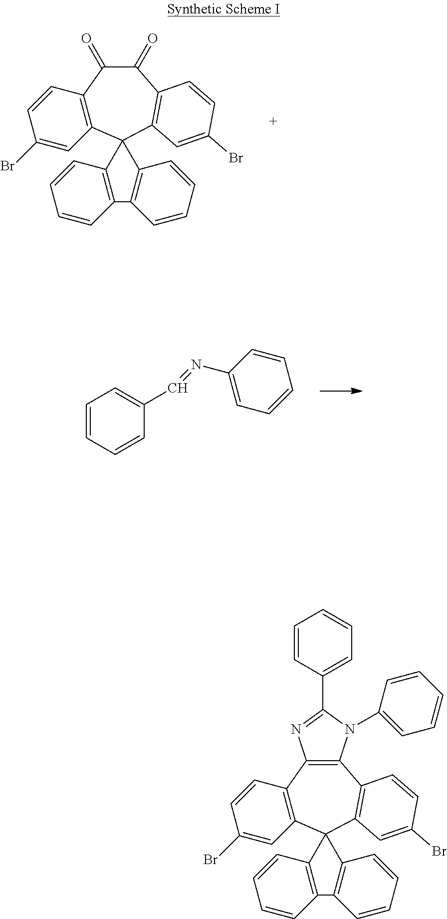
C12=C(C3(C4=C(C(=O)C1=O)C=CC(Br)=C4)C1=C(C=CC=C1)C1=C3C=CC=C1)C=C(Br)C=C2.C1=CC=CC(C=NC2=CC=CC=C2)=C1.C12=C(C3(C4=C(C5=C1N=C(C1=CC=CC=C1)N5C1=CC=CC=C1)C=CC(Br)=C4)C1=C(C=CC=C1)C1=C3C=CC=C1)C=C(Br)C=C2
